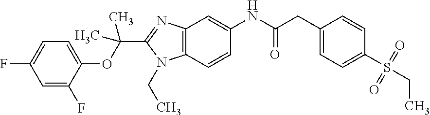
C12=C(C=CC(NC(CC3=CC=C(S(CC)(=O)=O)C=C3)=O)=C1)N(CC)C(C(OC1=CC=C(F)C=C1F)(C)C)=N2
